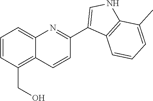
C1=CC(CO)=C2C(=C1)N=C(C1=CNC3=C1C=CC=C3C)C=C2
